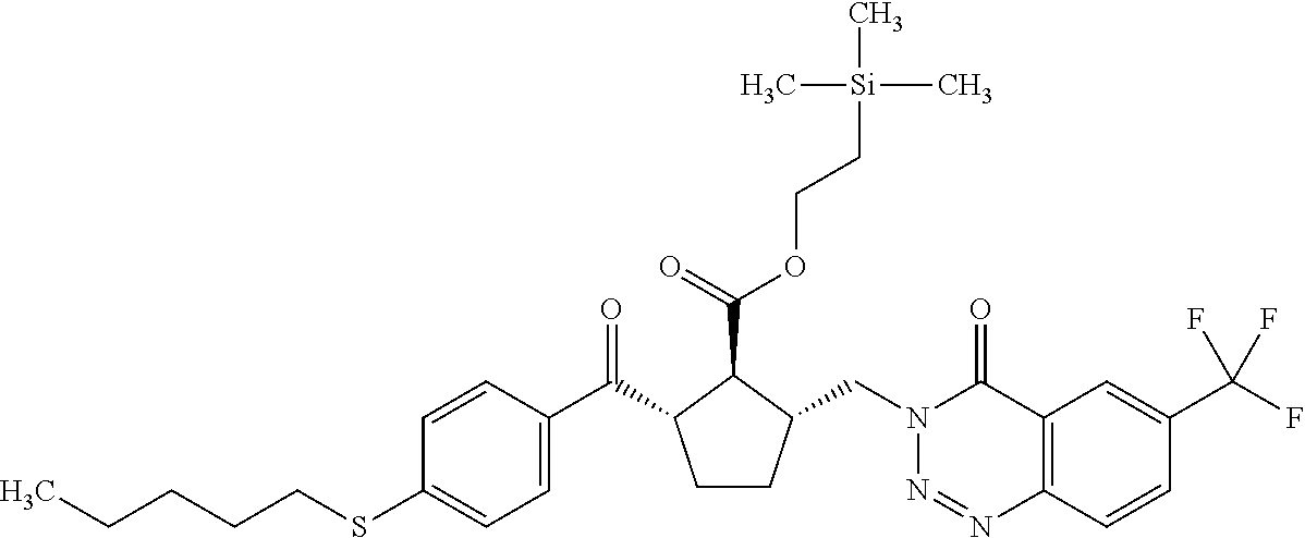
C(CCCSC1=CC=C(C(=O)C2CCC(CN3N=NC4=C(C3=O)C=C(C(F)(F)F)C=C4)C2C(=O)OCC[Si](C)(C)C)C=C1)C
